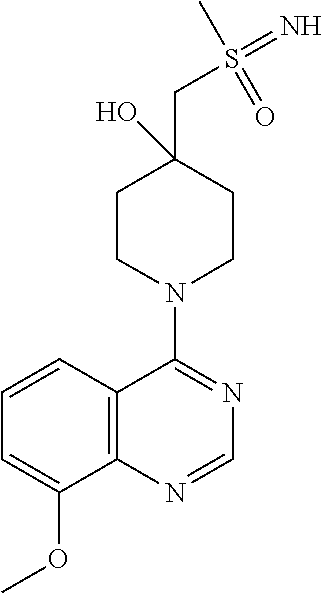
C12=C(C=CC=C1OC)C(N1CCC(CS(=N)(=O)C)(O)CC1)=NC=N2
